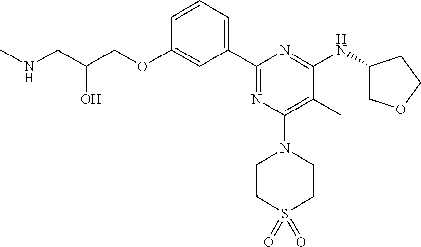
C1=CC=C(C2=NC(N3CCS(=O)(=O)CC3)=C(C)C(NC3COCC3)=N2)C=C1OCC(CNC)O
